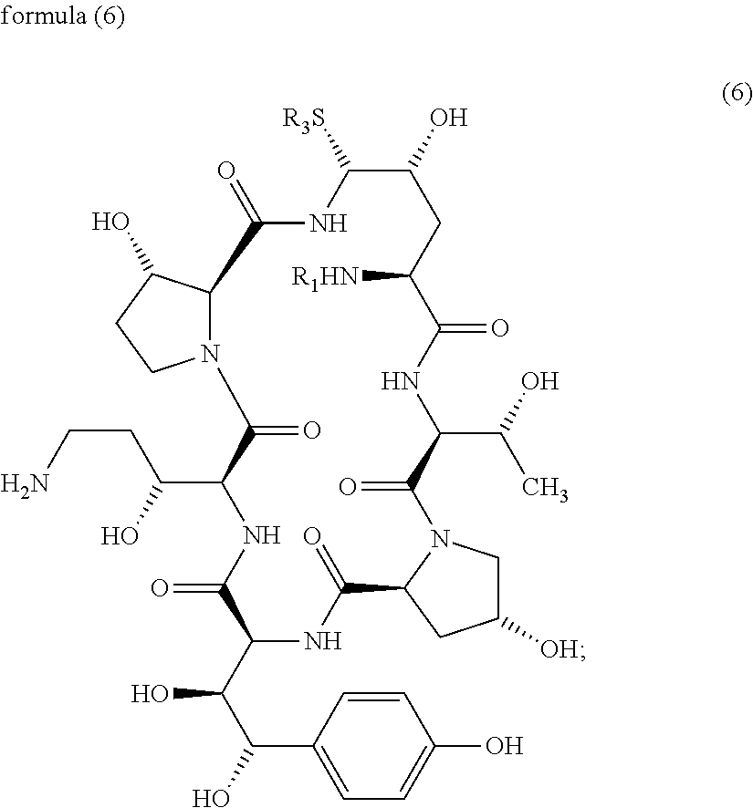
C12C(O)CCN1C(=O)C(C(CCN)O)NC(=O)C(C(C(O)C1=CC=C(O)C=C1)O)NC(=O)C1N(C(=O)C(C(O)C)NC(=O)C([R1HN])CC(O)C([R3S])NC2=O)CC([OH])C1
